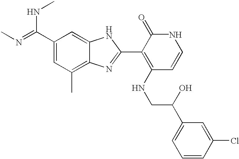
C(C1=CC(C)=C2C(=C1)NC(C1=C(NCC(O)C3=CC=CC(Cl)=C3)C=CNC1=O)=N2)(NC)=NC
